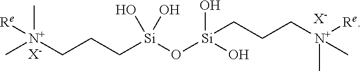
C[N+](CCC[Si](O[Si](O)(O)CCC[N+]([Re])(C)C)(O)O)(C)[Re].[X-].[X-]
